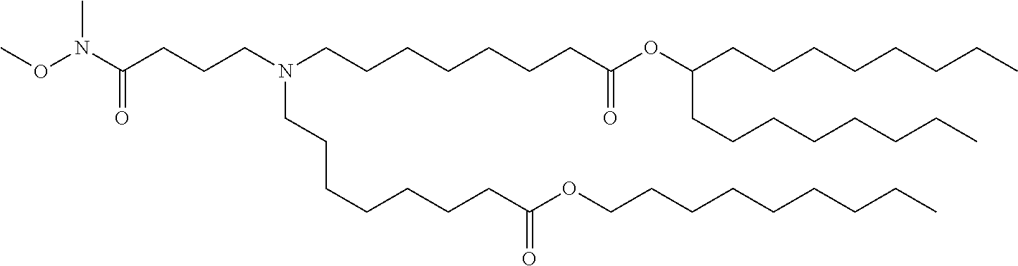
C(C(=O)OCCCCCCCCC)CCCCCCN(CCCCCCCC(=O)OC(CCCCCCCC)CCCCCCCC)CCCC(N(C)OC)=O
